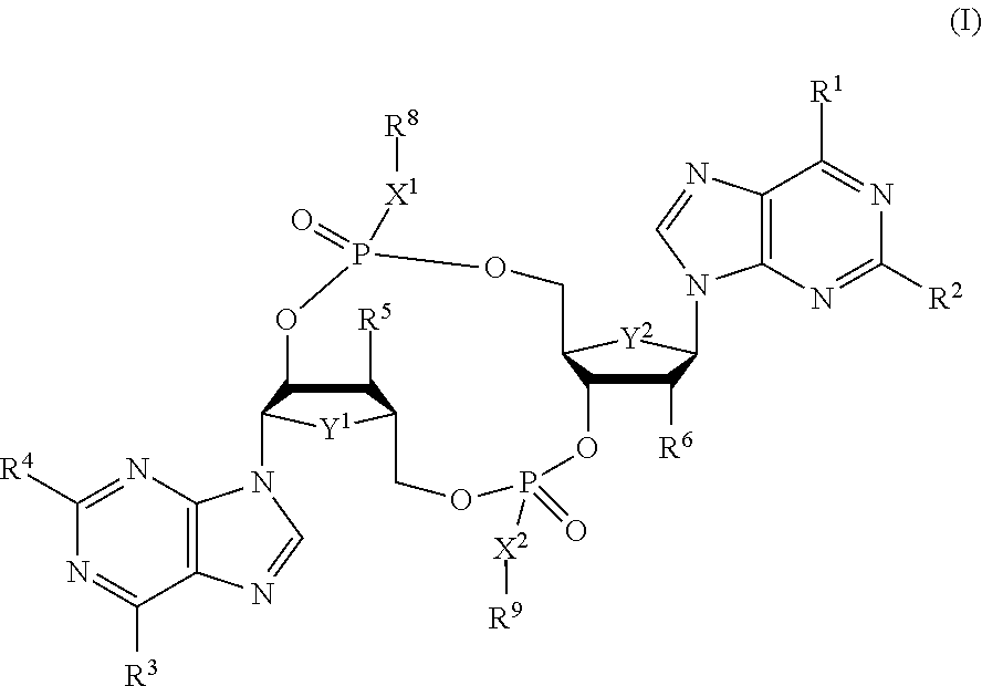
C12=C(N=CN1C1C3C([R5])C([Y1]1)COP(=O)([X2][R9])OC1C([R6])C(N4C5=C(C([R1])=NC([R2])=N5)N=C4)[Y2]C1COP(=O)([X1][R8])O3)C([R3])=NC([R4])=N2
